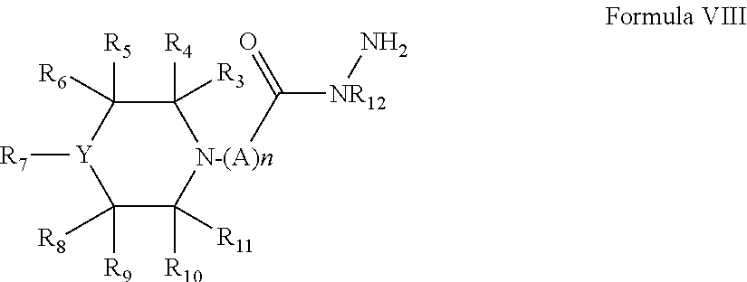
C1([R9])([R8])C([R10])([R11])[N-(A)n](C(=O)[NR12]N)C([R4])([R3])C([R5])([R6])[Y]1[R7]
